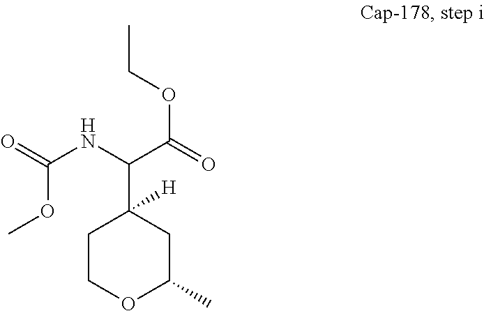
C1COC(C)CC1(C(NC(OC)=O)C(=O)OCC)[H]
